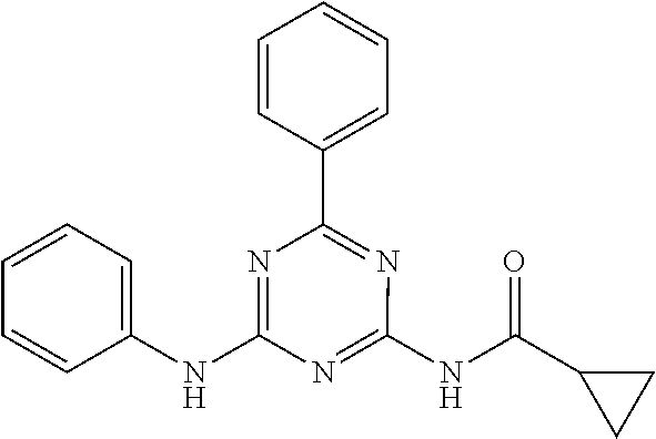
C1(NC2=CC=CC=C2)=NC(C2=CC=CC=C2)=NC(NC(C2CC2)=O)=N1
